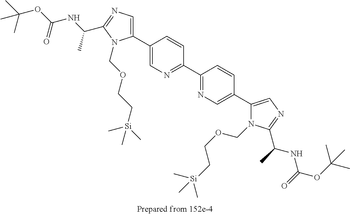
C1(C2=CN=C(C(C)NC(=O)OC(C)(C)C)N2COCC[Si](C)(C)C)=CN=C(C2=NC=C(C3=CN=C(C(NC(=O)OC(C)(C)C)C)N3COCC[Si](C)(C)C)C=C2)C=C1
